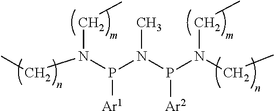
CCN(P(N(P(N(CC)CC)[Ar2])C)[Ar1])CC
